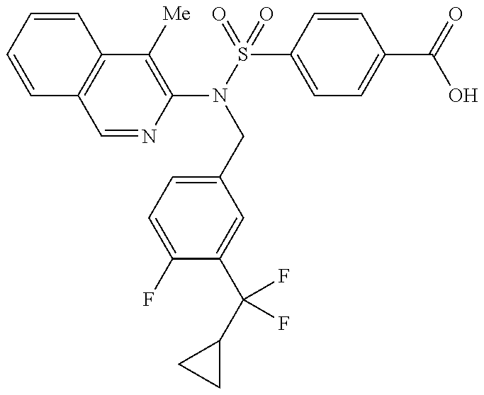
C12=C(C([Me])=C(N(S(=O)(C3=CC=C(C(=O)O)C=C3)=O)CC3=CC=C(F)C(C(C4CC4)(F)F)=C3)N=C1)C=CC=C2
